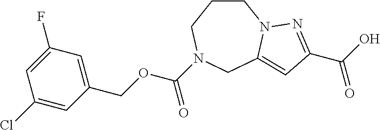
C1(COC(=O)N2CCCN3C(=CC(C(=O)O)=N3)C2)=CC(F)=CC(Cl)=C1
